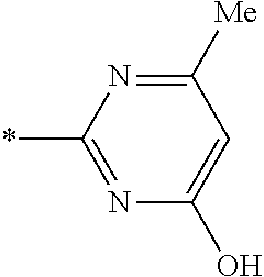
*C1=NC(O)=CC([Me])=N1
